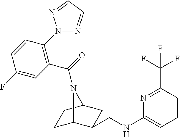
C1C2C(CNC3=CC=CC(C(F)(F)F)=N3)CC(C1)N2C(=O)C1=C(N2N=CC=N2)C=CC(F)=C1
